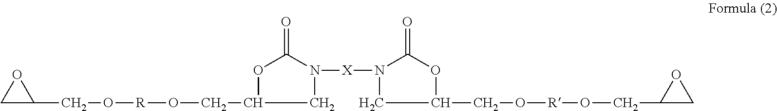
C1C(CO[R]OCC2OC(=O)N([X]N3CC(CO[R]OCC4CO4)OC3=O)C2)O1
